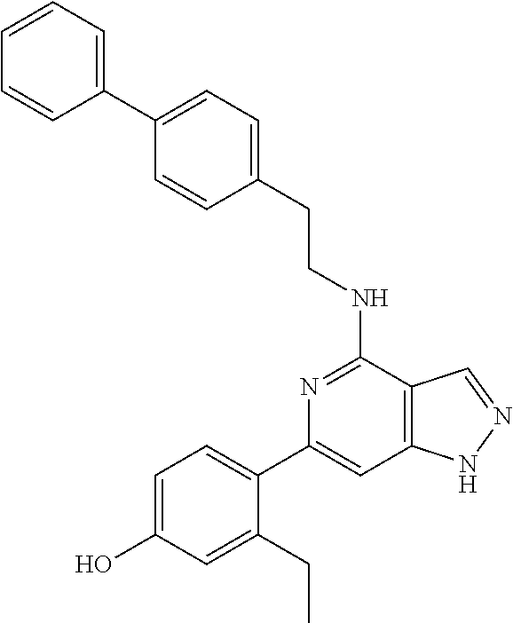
N1=C(NCCC2=CC=C(C3=CC=CC=C3)C=C2)C2=C(C=C1C1=CC=C(O)C=C1CC)NN=C2
